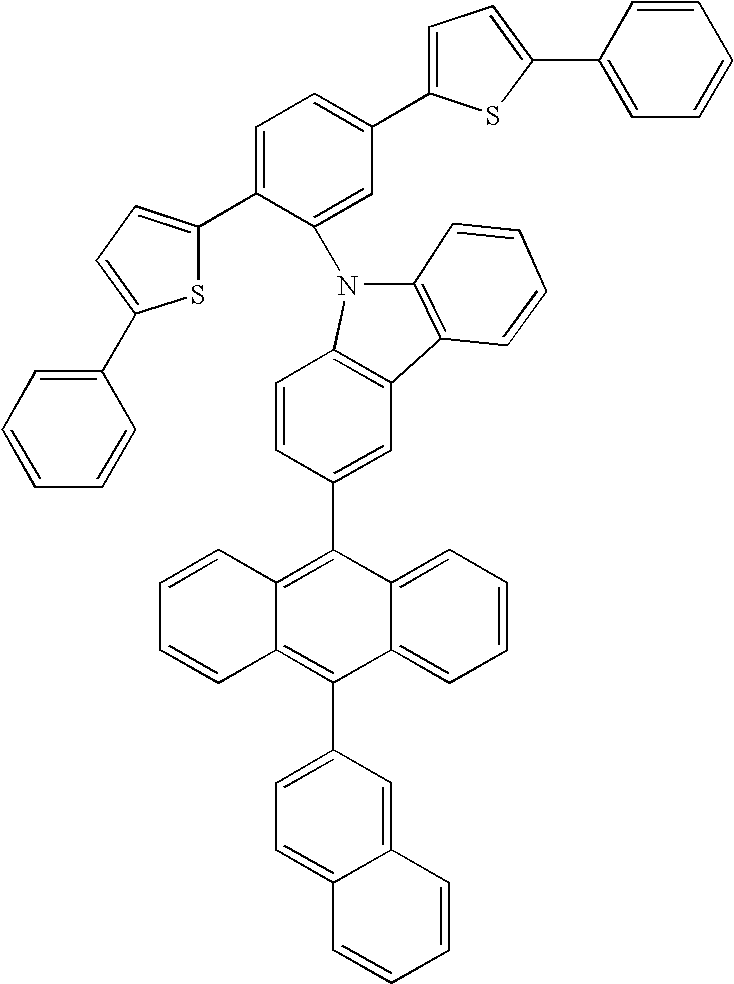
C12=CC=CC=C1C(C1=CC=C3C(=C1)C=CC=C3)=C1C(=C2C2=CC3=C(C=C2)N(C2=CC(C4=CC=C(C5=CC=CC=C5)S4)=CC=C2C2=CC=C(C4=CC=CC=C4)S2)C2=C3C=CC=C2)C=CC=C1
